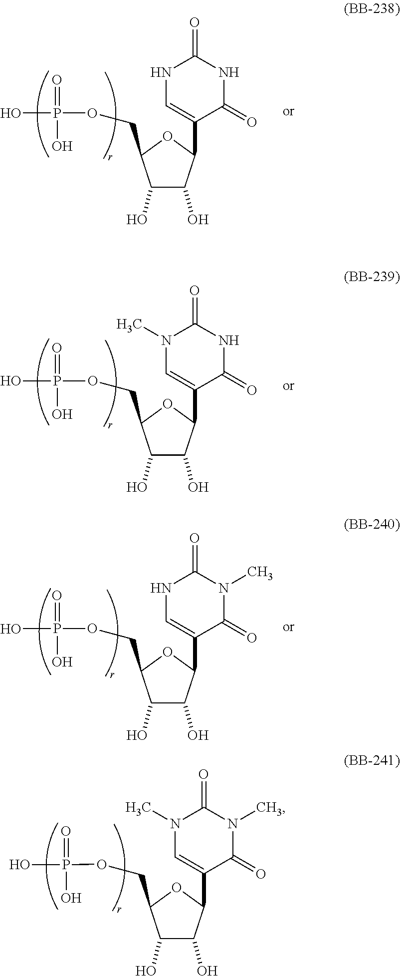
C1(O)C(O)C(C2=CNC(=O)NC2=O)OC1COP(=O)(O)O.C1(O)C(O)C(C2=CN(C)C(=O)N(C)C2=O)OC1COP(=O)(O)O.C1(O)C(O)C(C2=CNC(=O)N(C)C2=O)OC1COP(=O)(O)O.C1(O)C(O)C(C2=CN(C)C(=O)NC2=O)OC1COP(=O)(O)O
